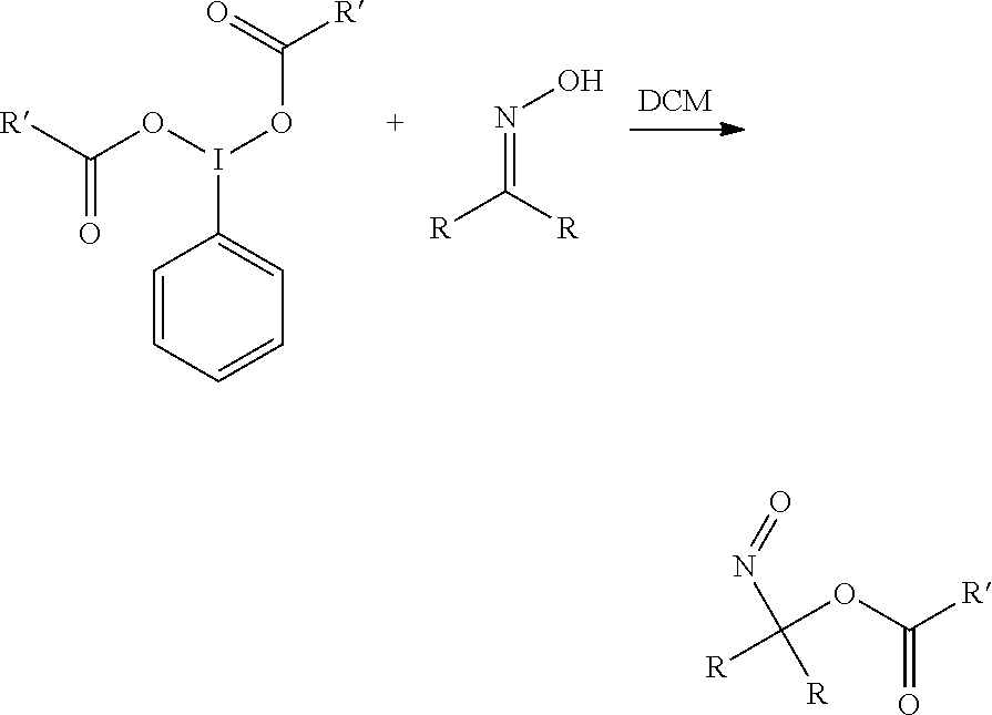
[R]C(OI(OC([R])=O)C1=CC=CC=C1)=O.N(=C([R])[R])O.C(OC([R])=O)([R])(N=O)[R]
